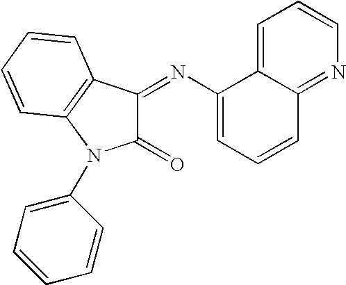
C1(=O)C(=NC2=CC=CC3=NC=CC=C23)C2=C(N1C1=CC=CC=C1)C=CC=C2
